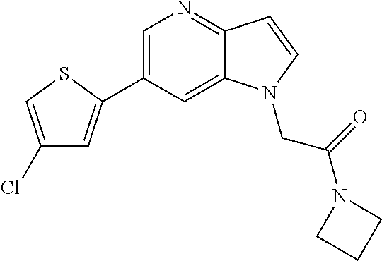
C1=C(C2=CC(Cl)=CS2)C=C2C(=N1)C=CN2CC(N1CCC1)=O
